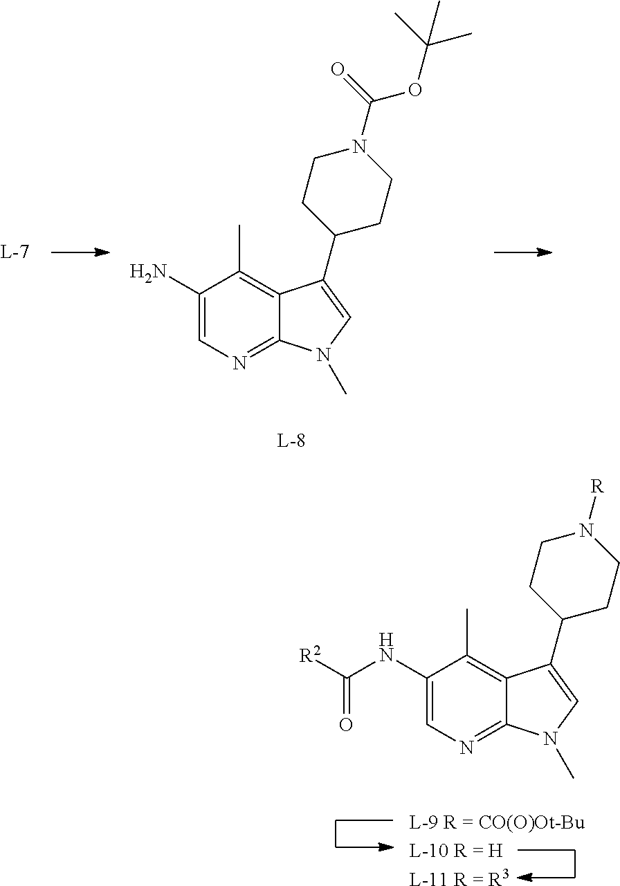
C1(N)=CN=C2C(=C1C)C(C1CCN(C(=O)OC(C)(C)C)CC1)=CN2C.[L-9 R = CO(O)Ot-BuL-10 R = HL-11 R = R3].C1(NC([R2])=O)=CN=C2C(=C1C)C(C1CCN([R])CC1)=CN2C
